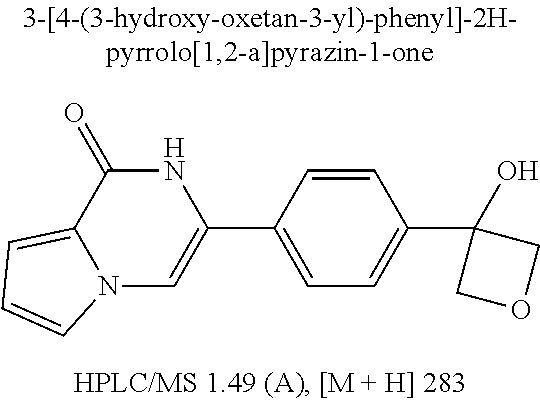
N12C=C(C3=CC=C(C4(O)COC4)C=C3)NC(=O)C1=CC=C2
